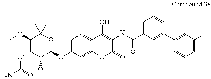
C1=C(OC2OC(C)(C)C(OC)C(OC(N)=O)C2O)C(C)=C2C(=C1)C(O)=C(NC(C1=CC=CC(C3=CC(F)=CC=C3)=C1)=O)C(=O)O2
